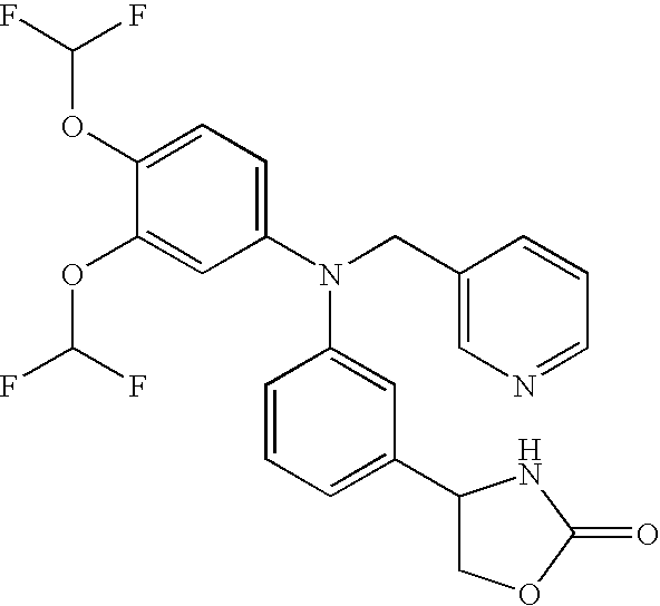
C1(OC(F)F)=CC=C(N(CC2=CN=CC=C2)C2=CC(C3COC(=O)N3)=CC=C2)C=C1OC(F)F
